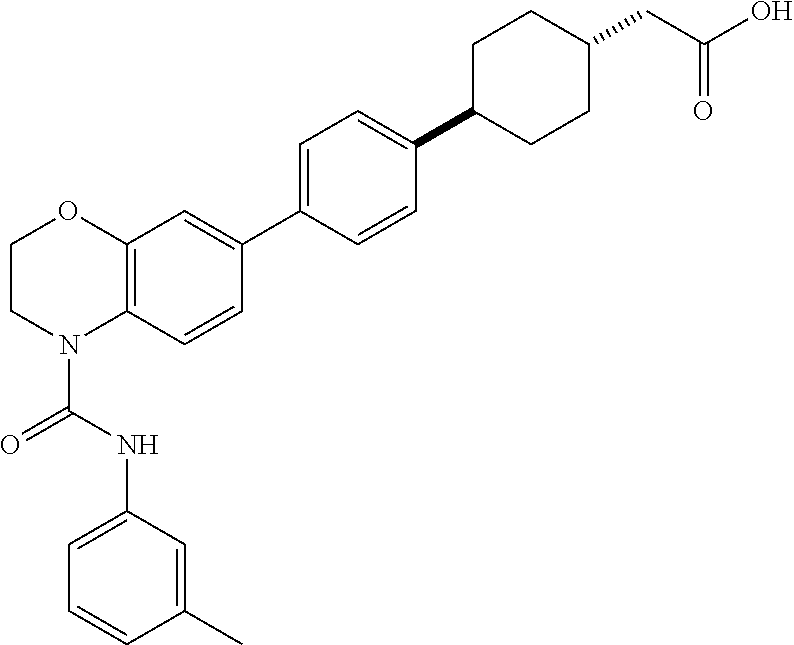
C12=C(C=C(C3=CC=C(C4CCC(CC(O)=O)CC4)C=C3)C=C1)OCCN2C(NC1=CC=CC(C)=C1)=O
